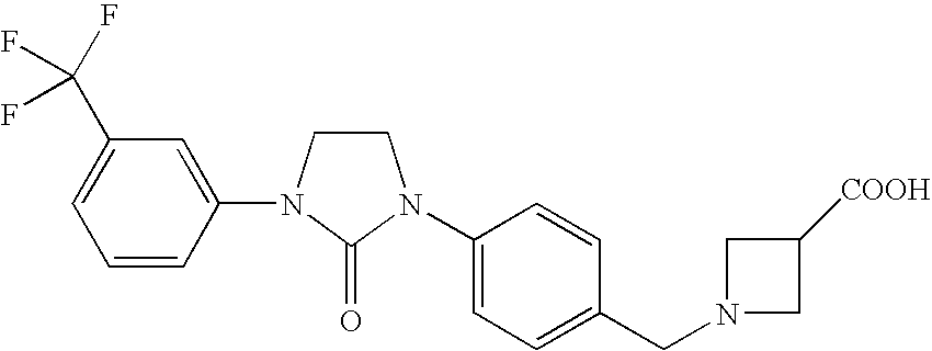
C1CN(C2=CC(C(F)(F)F)=CC=C2)C(=O)N1C1=CC=C(CN2CC([COOH])C2)C=C1
